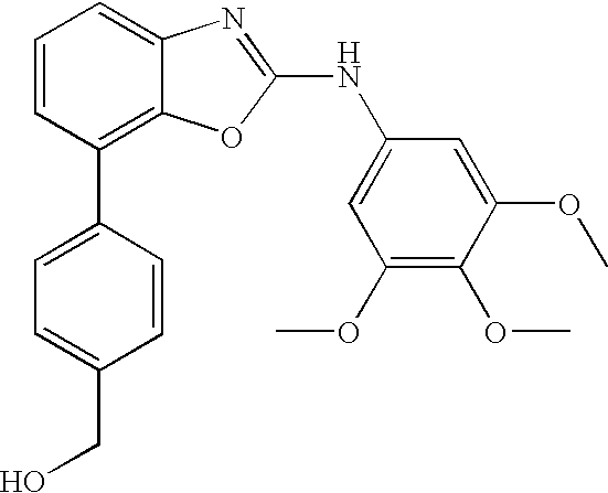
C1=CC(C2=CC=C(CO)C=C2)=C2C(=C1)N=C(NC1=CC(OC)=C(OC)C(OC)=C1)O2
